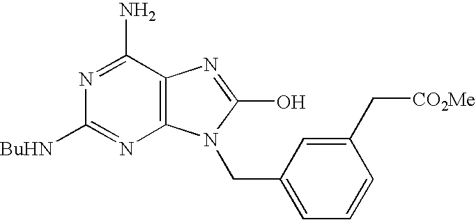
C12=C(C(N)=NC([BuHN])=N1)N=C(O)N2CC1=CC=CC(C[CO2Me])=C1
